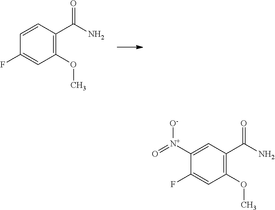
O(C1=C(C(N)=O)C=CC(F)=C1)C.O(C1=C(C(N)=O)C=C([N+](=O)[O-])C(F)=C1)C
